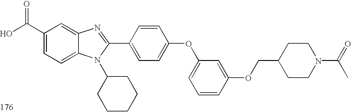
OC(C1=CC=C2C(=C1)N=C(C1=CC=C(OC3=CC=CC(OCC4CCN(C(=O)C)CC4)=C3)C=C1)N2C1CCCCC1)=O
